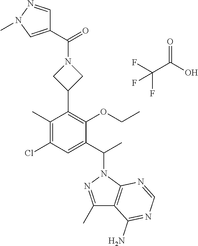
C1(C)=C(Cl)C=C(C(C)N2N=C(C)C3=C2N=CN=C3N)C(OCC)=C1C1CN(C(C2=CN(C)N=C2)=O)C1.O=C(O)C(F)(F)F
